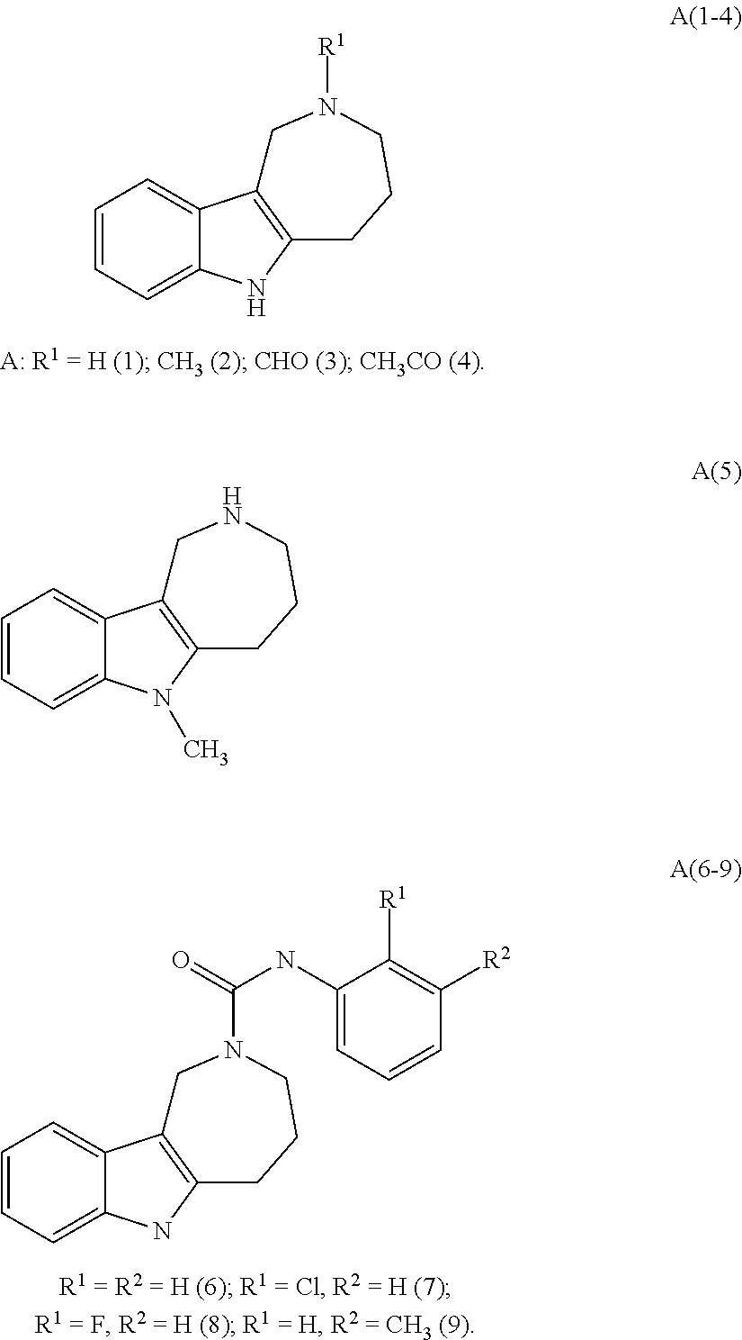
C1=CC=C2C(=C1)C1=C(N2C)CCCNC1.C1=CC=C2C(=C1)C1=C(N2)CCCN(C(NC2=CC=CC([R2])=C2[R1])=O)C1.C1=CC=C2C(=C1)C1=C(N2)CCCN([R1])C1
